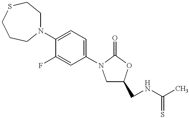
C1C(CNC(C)=S)OC(=O)N1C1=CC=C(N2CCSCCC2)C(F)=C1
